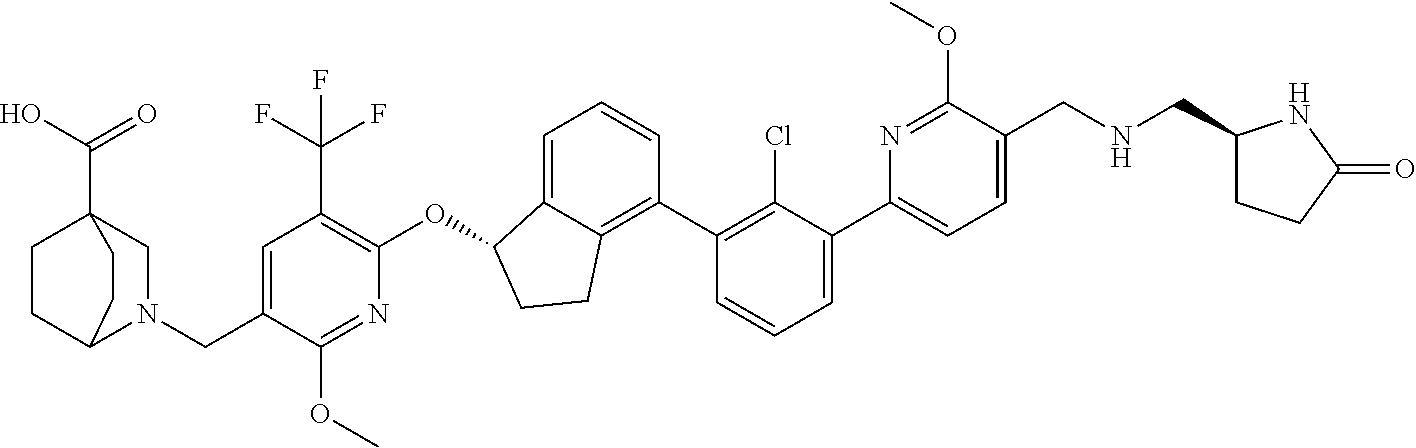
O(C1C2=CC=CC(C3=C(Cl)C(C4=CC=C(CNCC5CCC(=O)N5)C(OC)=N4)=CC=C3)=C2CC1)C1=C(C(F)(F)F)C=C(CN2CC3(C(=O)O)CCC2CC3)C(OC)=N1
